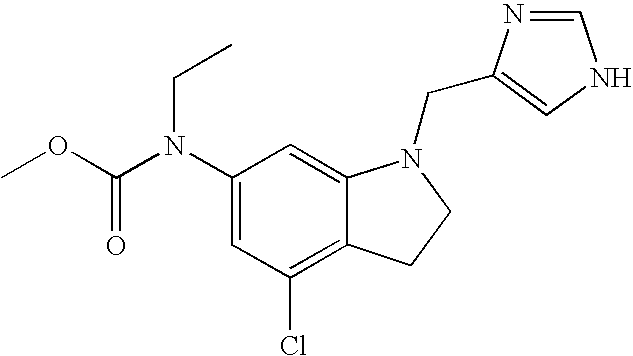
C1(N(C(OC)=O)CC)=CC(Cl)=C2C(=C1)N(CC1=CNC=N1)CC2
